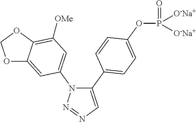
C1(C2=CC=C(OP(=O)([O-Na+])[O-Na+])C=C2)=CN=NN1C1=CC([OMe])=C2C(=C1)OCO2
